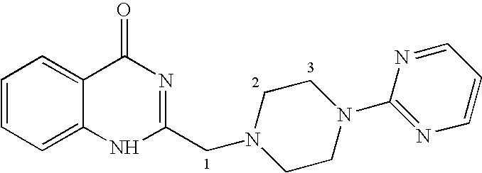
C1=CC=C2C(=C1)C(=O)N=C(CN1CCN(C3=NC=CC=N3)CC1)N2
